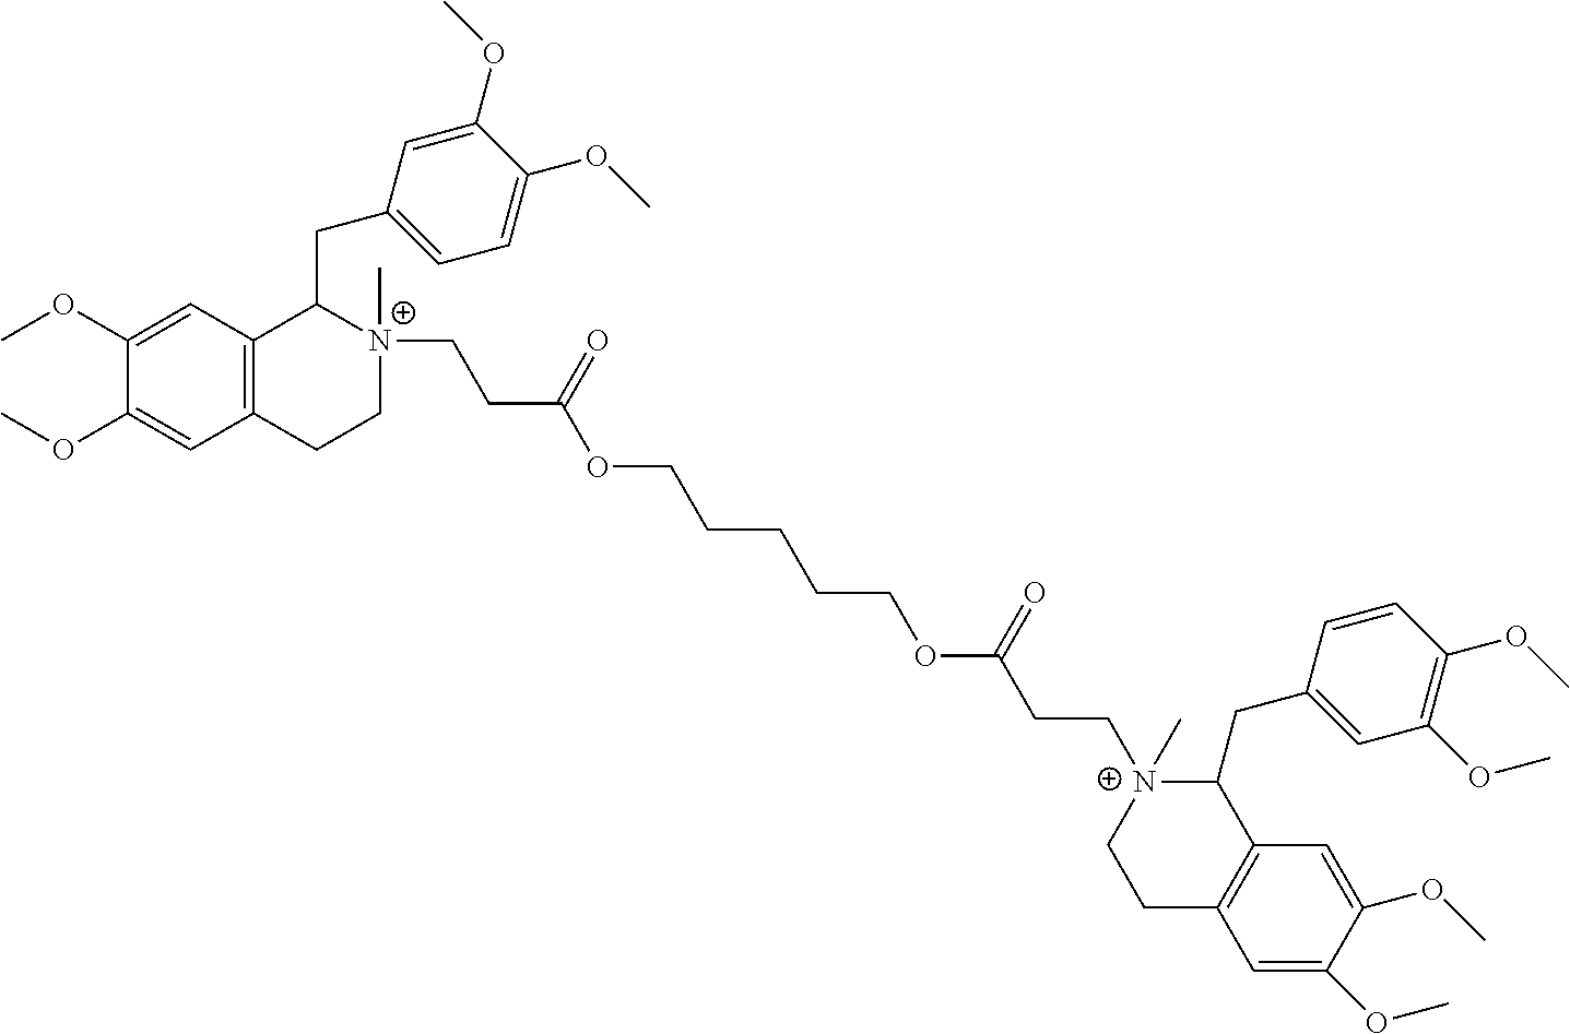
C1(OC)=CC2=C(C=C1OC)CC[N+](CCC(=O)OCCCCCOC(=O)CC[N+]1(C)CCC3=C(C1CC1=CC(OC)=C(OC)C=C1)C=C(OC)C(OC)=C3)(C)C2CC1=CC=C(OC)C(OC)=C1
